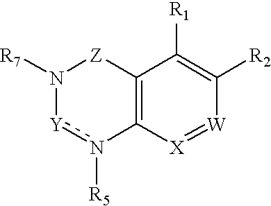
C12=C([X]=[W]C([R2])=C1[R1])n([R5])[Y]N([R7])[Z]2
